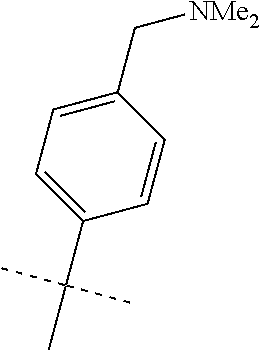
C1=C(C[NMe2])C=CC(C(C)(C)C)=C1
